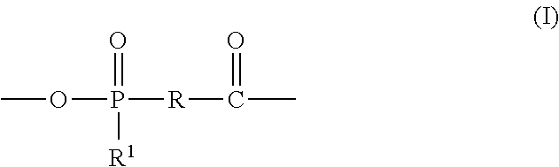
COP(=O)([R]C(C)=O)[R1]
